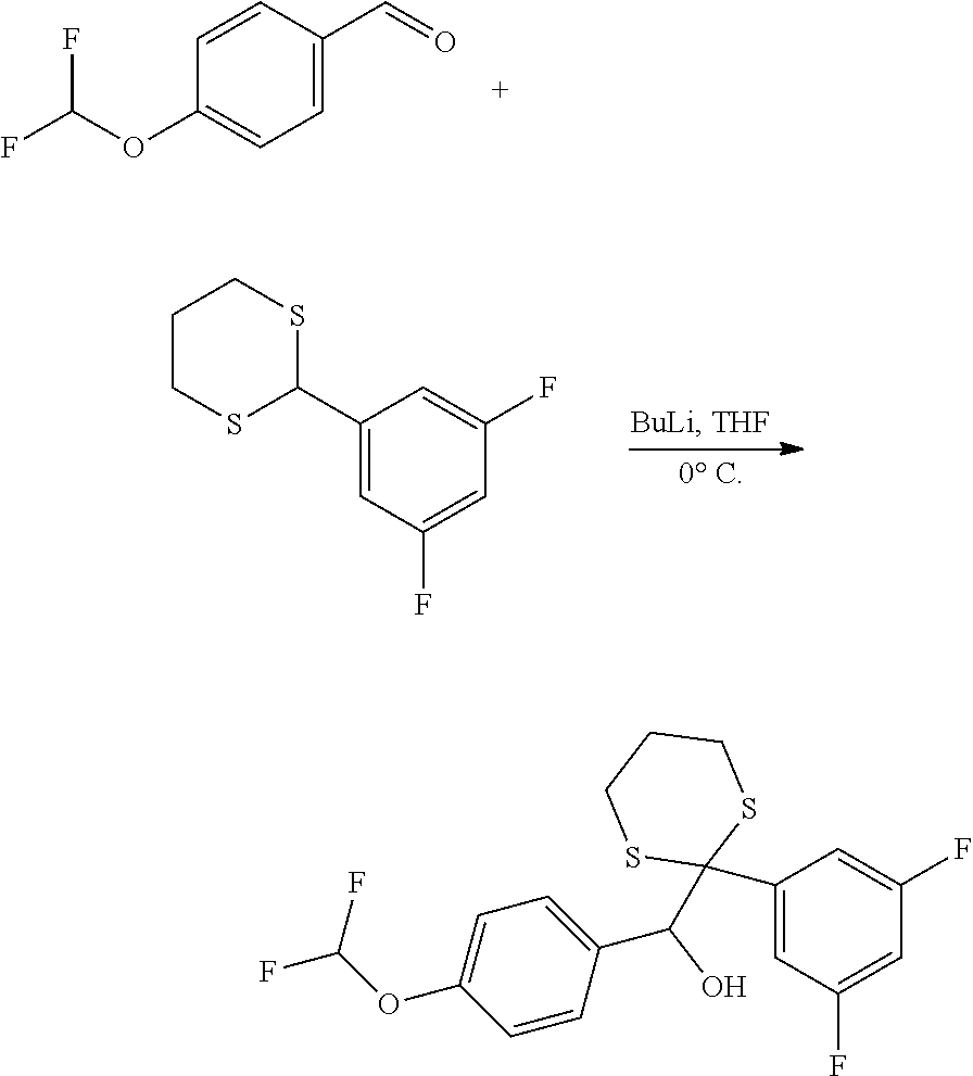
FC(OC1=CC=C(C=O)C=C1)F.C1CSC(C2=CC(F)=CC(F)=C2)SC1.C1(C2(C(C3=CC=C(OC(F)F)C=C3)O)SCCCS2)=CC(F)=CC(F)=C1
